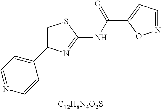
C1=NC=CC(C2=CSC(NC(C3=CC=NO3)=O)=N2)=C1.[C12H8N4O2S]
